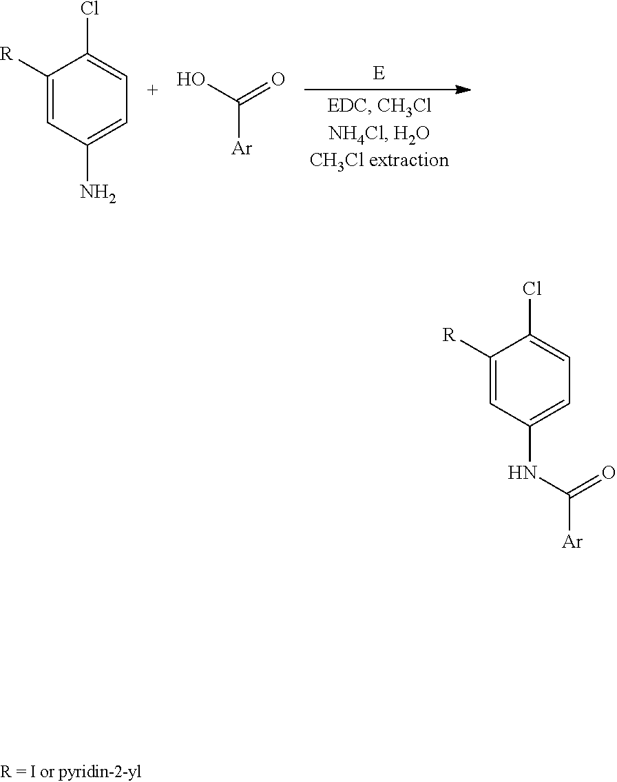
C1([R])=CC(N)=CC=C1Cl.C([Ar])(O)=O.C1([R])=CC(NC([Ar])=O)=CC=C1Cl
